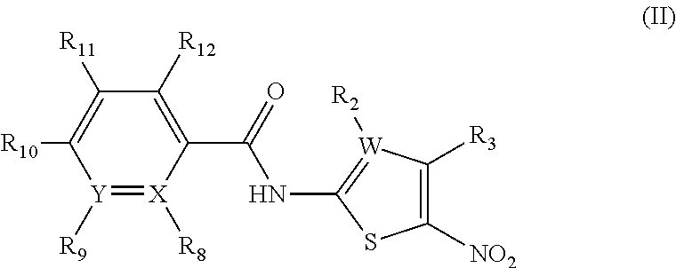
C1([R12])=C(C(=O)NC2=[W]([R2])C([R3])=C([NO2])S2)[X]([R8])=[Y]([R9])C([R10])=C1[R11]
